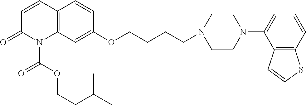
C1=CC2=C(N(C(OCCC(C)C)=O)C1=O)C=C(OCCCCN1CCN(C3=CC=CC4=C3C=CS4)CC1)C=C2
